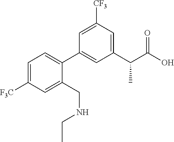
C1=C([F3C])C=C(CNCC)C(C2=CC(C(C(O)=O)C)=CC([CF3])=C2)=C1
